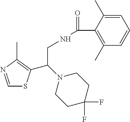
C1=NC(C)=C(C(N2CCC(F)(F)CC2)CNC(=O)C2=C(C)C=CC=C2C)S1
